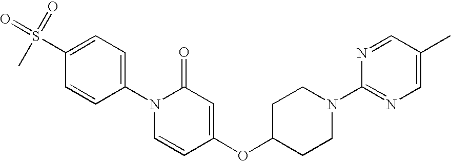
C1(S(C)(=O)=O)=CC=C(N2C=CC(OC3CCN(C4=NC=C(C)C=N4)CC3)=CC2=O)C=C1
